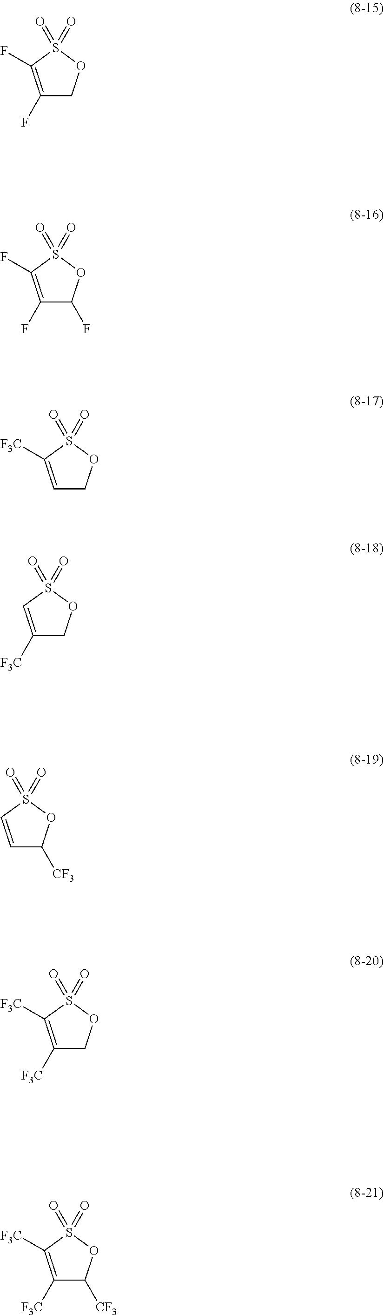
C1([F3C])=C([F3C])S(=O)(=O)OC1.C1([F3C])=C([F3C])S(=O)(=O)OC1[CF3].C1(F)=C(F)S(=O)(=O)OC1.C1(F)=C(F)S(=O)(=O)OC1F.C1=C([F3C])S(=O)(=O)OC1.C1([F3C])=CS(=O)(=O)OC1.C1=CS(=O)(=O)OC1[CF3]
